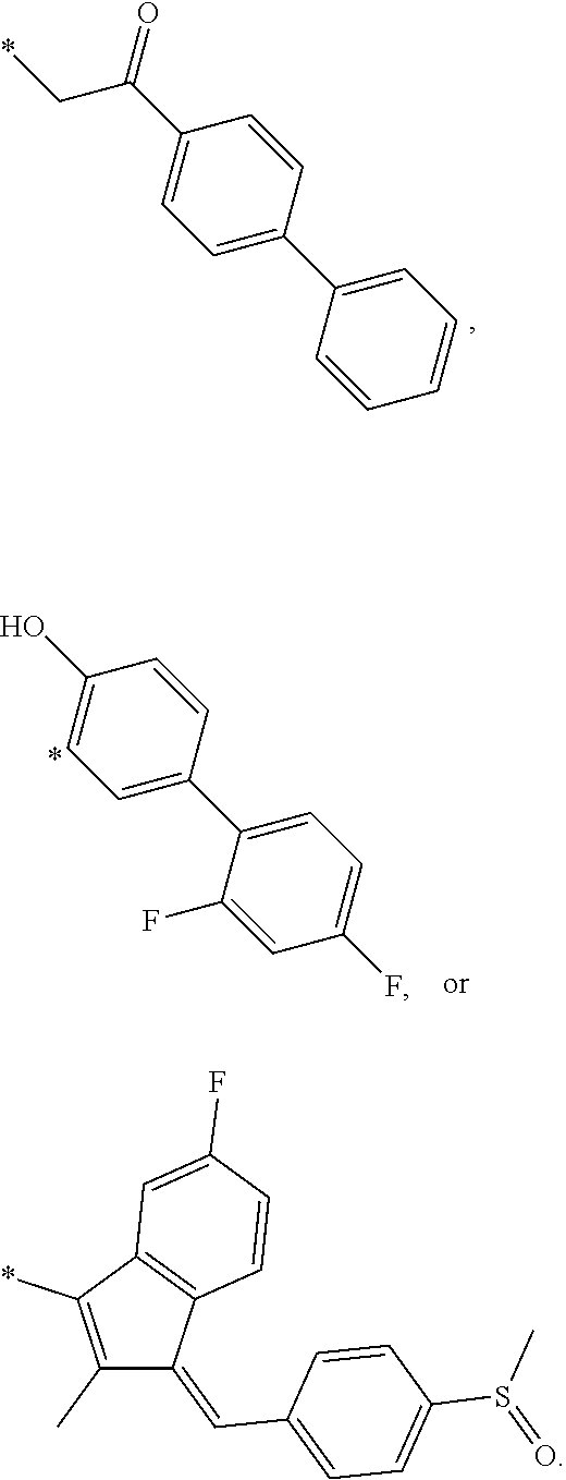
C1(C(=O)C*)=CC=C(C2=CC=CC=C2)C=C1.C1(O)=CC=C(C2=CC=C(F)C=C2F)C=C1.C1(C)=C(*)C2=C(C1=CC1=CC=C(S(=O)C)C=C1)C=CC(F)=C2
